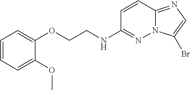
C1=CC2=NC=C(Br)N2N=C1NCCOC1=CC=CC=C1OC
